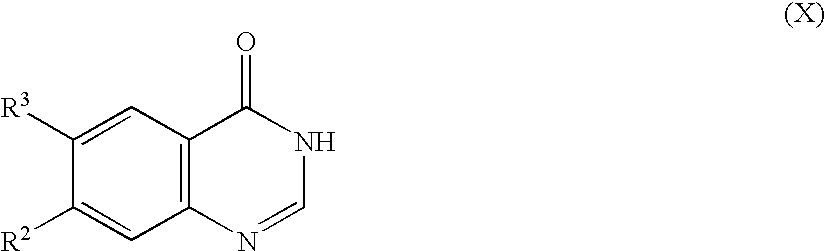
C1([R3])=CC2=C(C=C1[R2])N=CNC2=O
